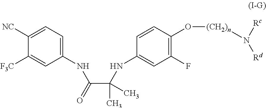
C1(NC(C(NC2=CC(F)=C(O[(CH2)n]N([Rc])[Rd])C=C2)(C)C)=O)=CC=C([NC])C([F3C])=C1
